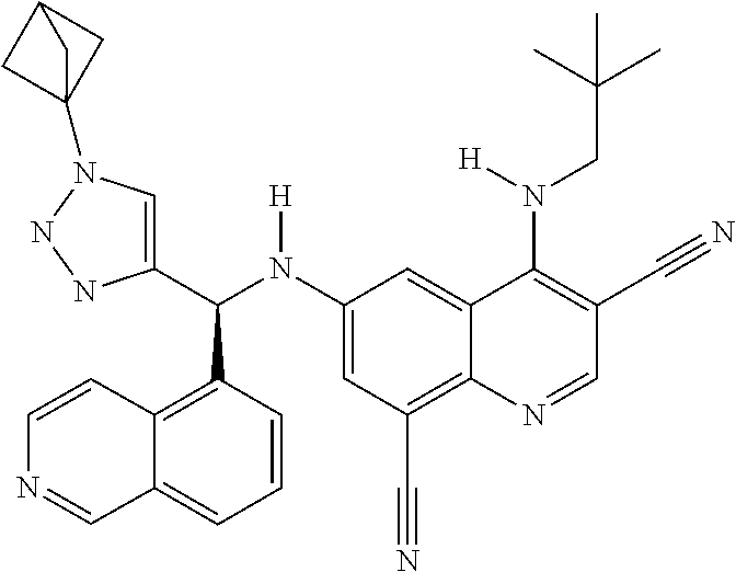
C1(N(C(C2=CN(C34CC(C3)C4)NN2)C2=C3C(=CC=C2)C=NC=C3)[H])=CC(C#N)=C2C(=C1)C(N(CC(C)(C)C)[H])=C(C#N)C=N2
